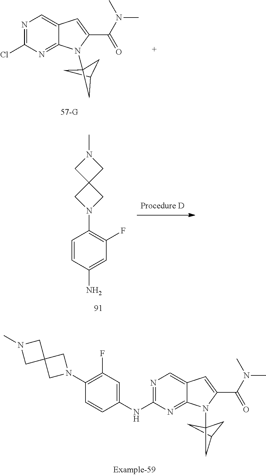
C1C2CC1(N1C3=NC(Cl)=NC=C3C=C1C(N(C)C)=O)C2.C1=C(N)C=CC(N2CC3(C2)CN(C)C3)=C1F.C1=C(NC2=NC=C3C(=N2)N(C24CC(C2)C4)C(C(N(C)C)=O)=C3)C=CC(N2CC3(C2)CN(C)C3)=C1F
